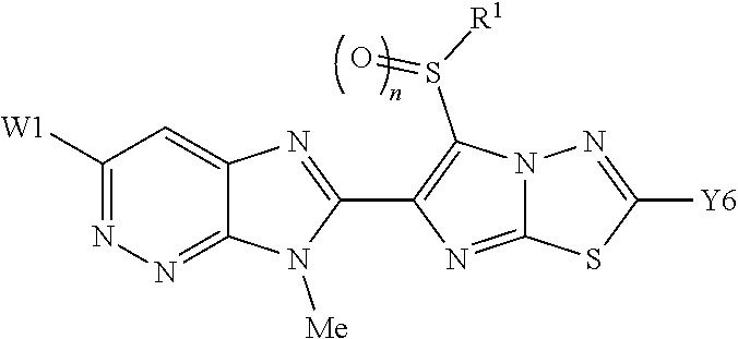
C1([W1])=NN=C2C(=C1)N=C(C1=C(S([R1])=O)N3C(=N1)SC([Y6])=N3)N2[Me]
